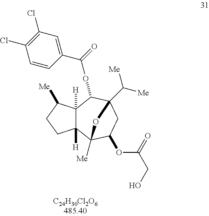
C12([H])C([H])(C3([Me])C(OC(CO)=O)CC(C([Me])[Me])(C1OC(=O)C1=CC(Cl)=C(Cl)C=C1)O3)CCC2[Me]
